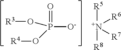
P(O[R3])(=O)([O-])O[R4].[N+]([R5])([R8])([R6])[R7]
